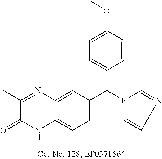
C1(C)=NC2=CC(C(N3C=NC=C3)C3=CC=C(OC)C=C3)=CC=C2NC1=O
